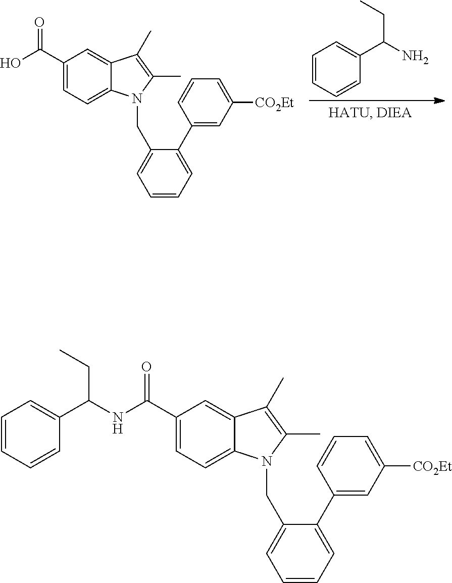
C1=CC=CC(C(N)CC)=C1.C1(C(O)=O)=CC=C2C(=C1)C(C)=C(C)N2CC1=CC=CC=C1C1=CC([CO2Et])=CC=C1.C1(C(=O)NC(C2=CC=CC=C2)CC)=CC=C2C(=C1)C(C)=C(C)N2CC1=CC=CC=C1C1=CC([CO2Et])=CC=C1
